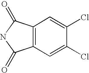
C12=C(C(=O)NC1=O)C=C(Cl)C(Cl)=C2
